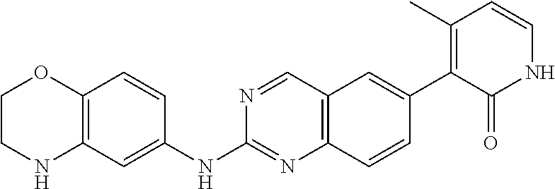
C12=C(C=C(NC3=NC4=C(C=N3)C=C(C3=C(C)C=CNC3=O)C=C4)C=C1)NCCO2
